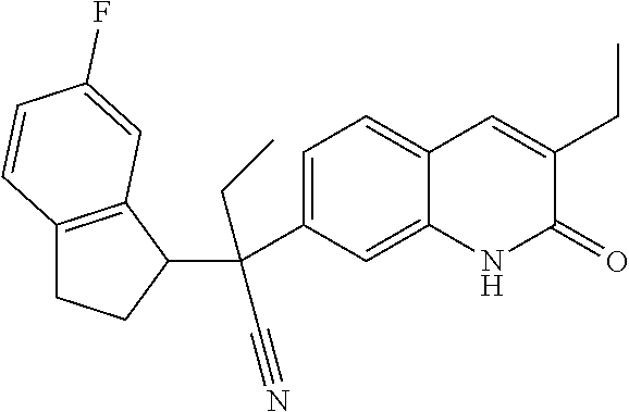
C1(C(C2CCC3=C2C=C(F)C=C3)(CC)C#N)=CC=C2C(=C1)NC(=O)C(CC)=C2
